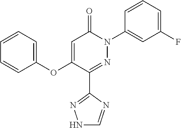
C1(C2=NN(C3=CC(F)=CC=C3)C(=O)C=C2OC2=CC=CC=C2)=NNC=N1
